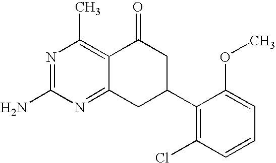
N1=C(N)N=C2C(=C1C)C(=O)CC(C1=C(Cl)C=CC=C1OC)C2
